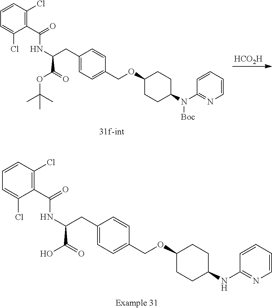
C1(C(NC(CC2=CC=C(COC3CCC(NC4=NC=CC=C4)CC3)C=C2)C(O)=O)=O)=C(Cl)C=CC=C1Cl.[HCO2H].C1(C(NC(CC2=CC=C(COC3CCC(N(C4=NC=CC=C4)[Boc])CC3)C=C2)C(OC(C)(C)C)=O)=O)=C(Cl)C=CC=C1Cl
